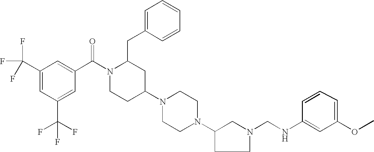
C1(C(F)(F)F)=CC(C(F)(F)F)=CC(C(N2CCC(N3CCN(C4CCN(CNC5=CC(OC)=CC=C5)C4)CC3)CC2CC2=CC=CC=C2)=O)=C1
